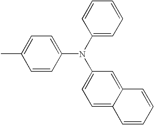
CC1=CC=C(N(C2=CC=CC=C2)C2=CC=C3C(=C2)C=CC=C3)C=C1
